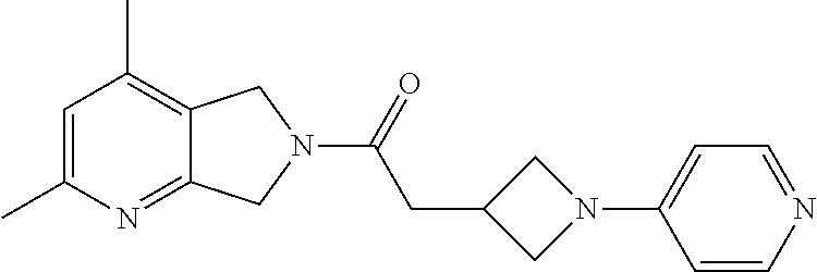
C1=C(C)N=C2C(=C1C)CN(C(=O)CC1CN(C3=CC=NC=C3)C1)C2
